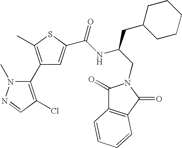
C1(C2=C(Cl)C=NN2C)=C(C)SC(C(NC(CN2C(=O)C3=C(C2=O)C=CC=C3)CC2CCCCC2)=O)=C1
